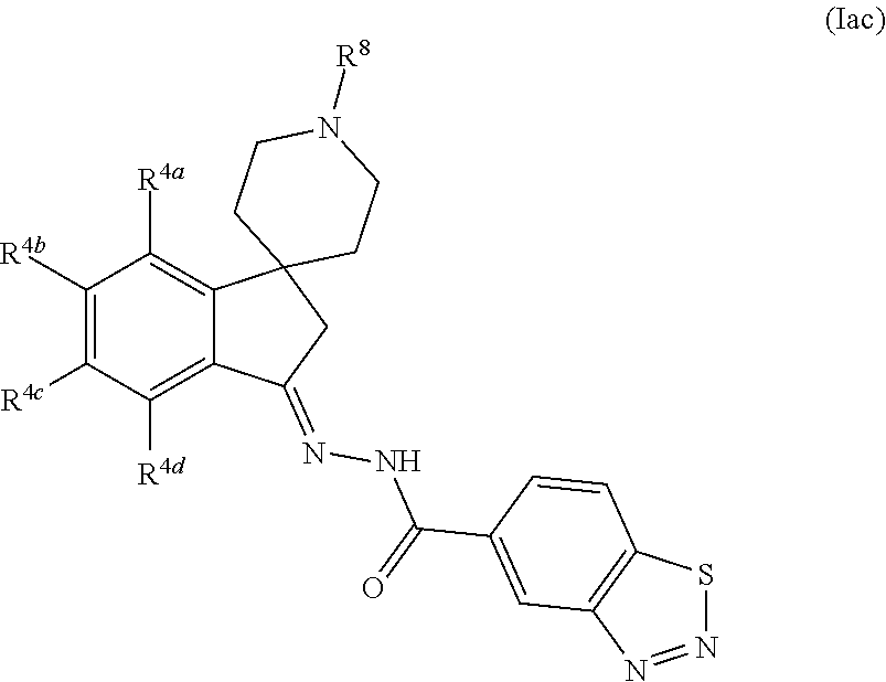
C1([R4b])=C([R4c])C([R4d])=C2C(=C1[R4a])C1(CC2=NNC(=O)C2=CC3=C(SN=N3)C=C2)CCN([R8])CC1
